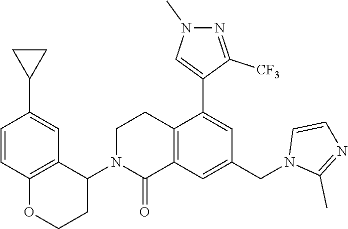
C12=C(C(N3C(=O)C4=C(CC3)C(C3=CN(C)N=C3[CF3])=CC(CN3C(C)=NC=C3)=C4)CCO1)C=C(C1CC1)C=C2
